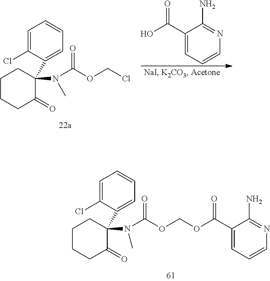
C1=C(Cl)C(C2(N(C(OCCl)=O)C)CCCCC2=O)=CC=C1.C1(C(O)=O)=CC=CN=C1N.C1=C(Cl)C(C2(N(C(OCOC(C3=CC=CN=C3N)=O)=O)C)CCCCC2=O)=CC=C1
